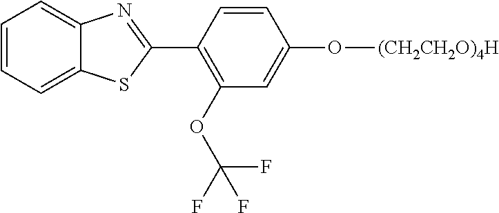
C1=CC=C2C(=C1)N=C(C1=C(OC(F)(F)F)C=C(O[(CH2CH2O)4H])C=C1)S2
